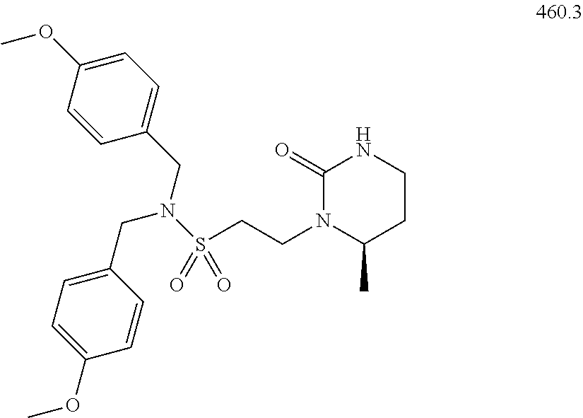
C1=C(OC)C=CC(CN(S(CCN2C(C)CCNC2=O)(=O)=O)CC2=CC=C(OC)C=C2)=C1
